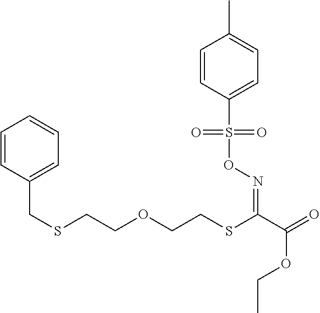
C1=CC(S(ON=C(C(=O)OCC)SCCOCCSCC2=CC=CC=C2)(=O)=O)=CC=C1C
